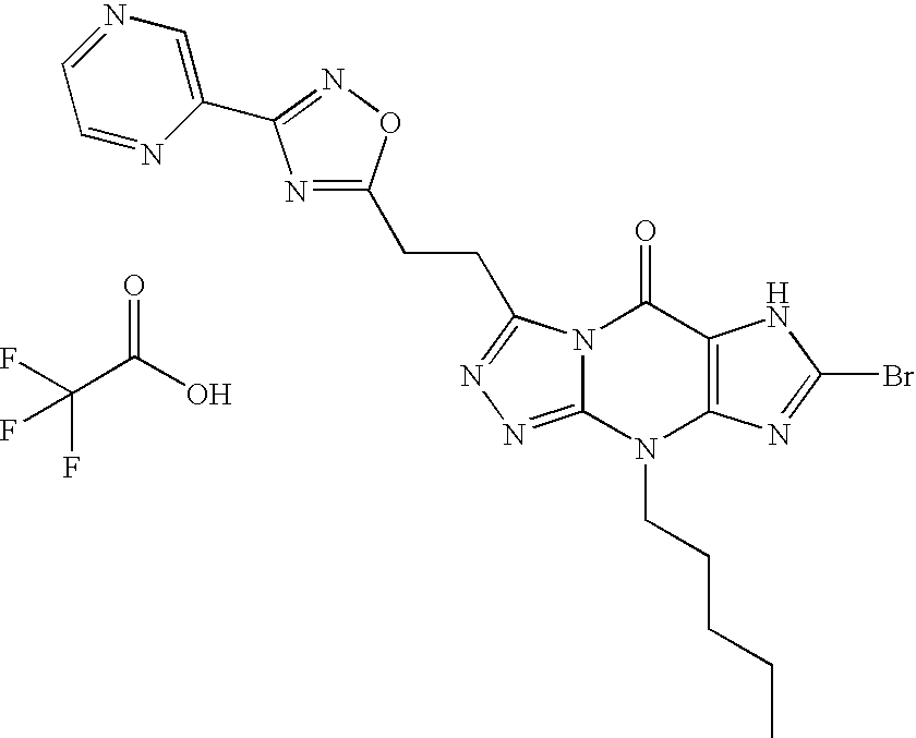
N12C(=NN=C1CCC1=NC(C3=CN=CC=N3)=NO1)N(CCCCC)C1=C(C2=O)NC(Br)=N1.C(C(O)=O)(F)(F)F
